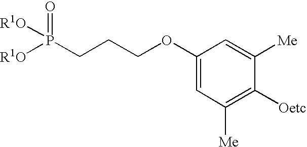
C(P(=O)([R1O])[R1O])CCOC1=CC([Me])=C([Oetc])C([Me])=C1
